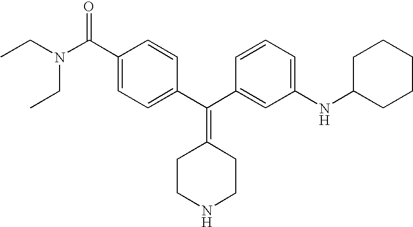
CCN(CC)C(C1=CC=C(C(C2=CC(NC3CCCCC3)=CC=C2)=C2CCNCC2)C=C1)=O
